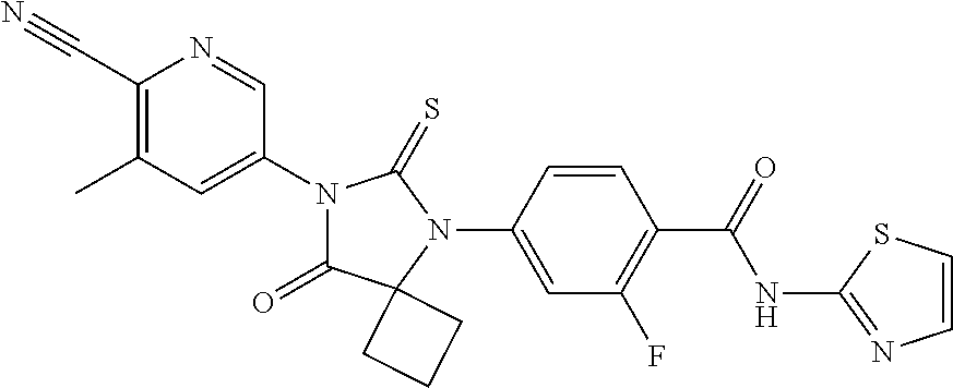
C1(C#N)=C(C)C=C(N2C(=O)C3(N(C4=CC(F)=C(C(NC5=NC=CS5)=O)C=C4)C2=S)CCC3)C=N1
